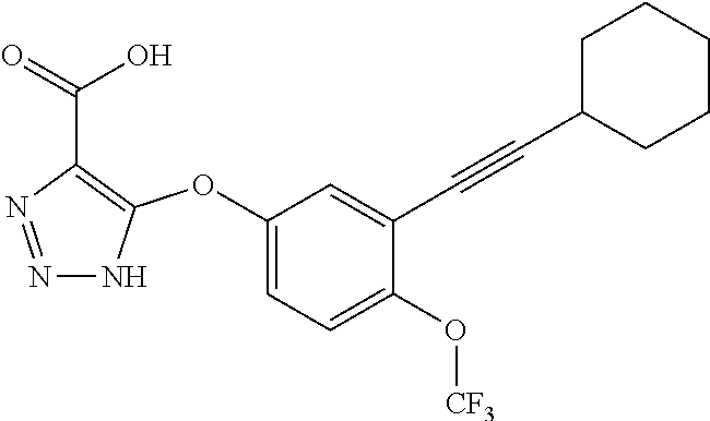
C1(OC2=C(C(=O)O)N=NN2)=CC=C(O[CF3])C(C#CC2CCCCC2)=C1
